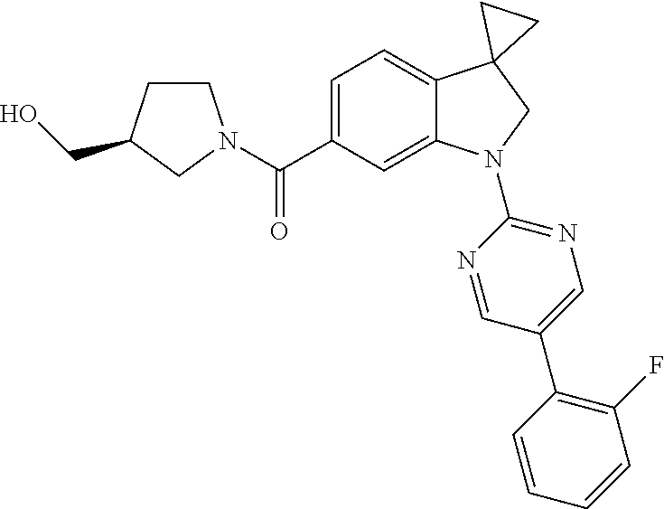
C(C1=CC=C2C(=C1)N(C1=NC=C(C3=C(F)C=CC=C3)C=N1)CC21CC1)(=O)N1CCC(CO)C1
